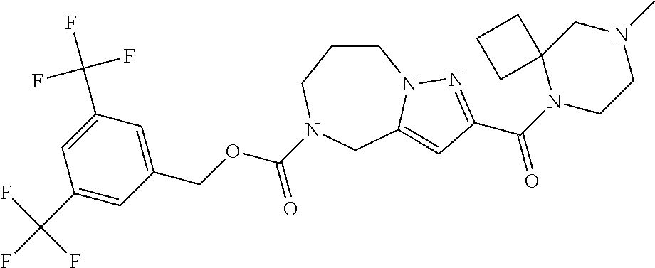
C1CCN(C(OCC2=CC(C(F)(F)F)=CC(C(F)(F)F)=C2)=O)CC2=CC(C(N3CCN(C)CC34CCC4)=O)=NN12
